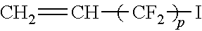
C=C[CF2]I
